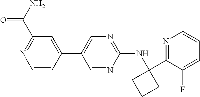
C1(C2=CN=C(NC3(C4=NC=CC=C4F)CCC3)N=C2)=CC(C(N)=O)=NC=C1
